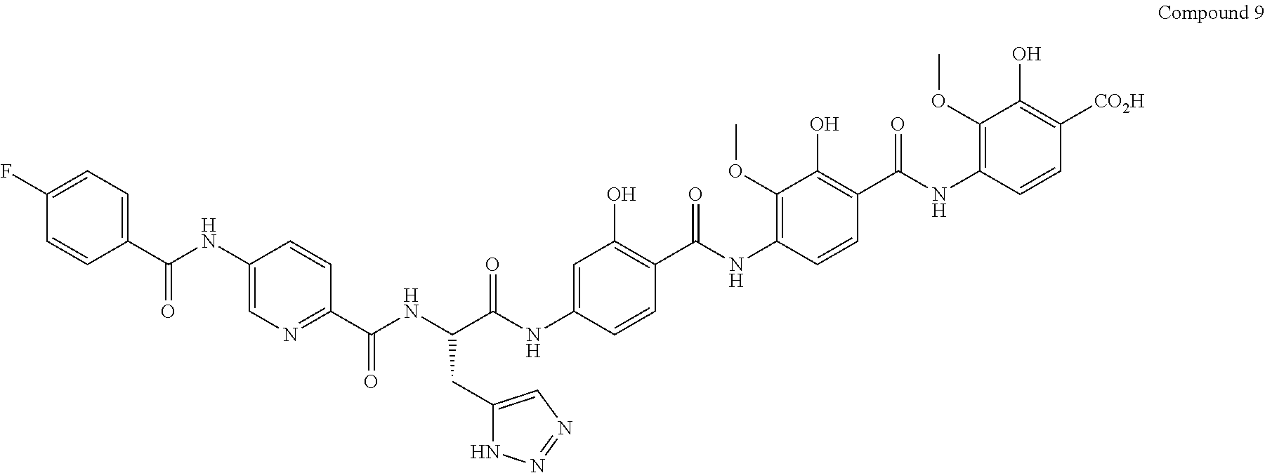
COC1=C(NC(C2=C(O)C=C(NC(C(NC(C3=NC=C(NC(C4=CC=C(F)C=C4)=O)C=C3)=O)CC3=CN=NN3)=O)C=C2)=O)C=CC(C(NC2=C(OC)C(O)=C([CO2H])C=C2)=O)=C1O
